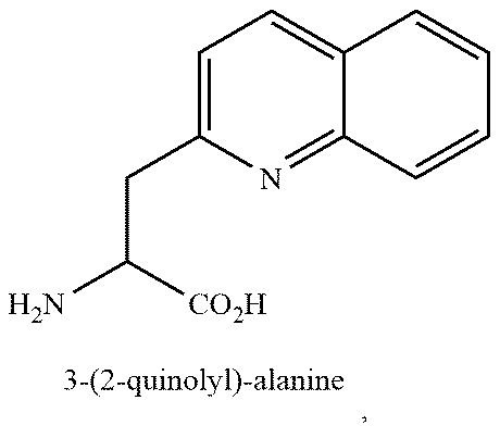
C12=CC=C(CC(N)[CO2H])N=C1C=CC=C2
